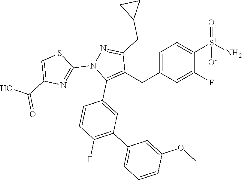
C1=C(F)C([S+](=O)([O-])N)=CC=C1CC1=C(C2=CC(C3=CC=CC(OC)=C3)=C(F)C=C2)N(C2=NC(C(=O)O)=CS2)N=C1CC1CC1
